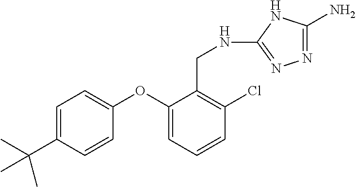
C1=C(C(C)(C)C)C=CC(OC2=CC=CC(Cl)=C2CNC2=NN=C(N)N2)=C1
